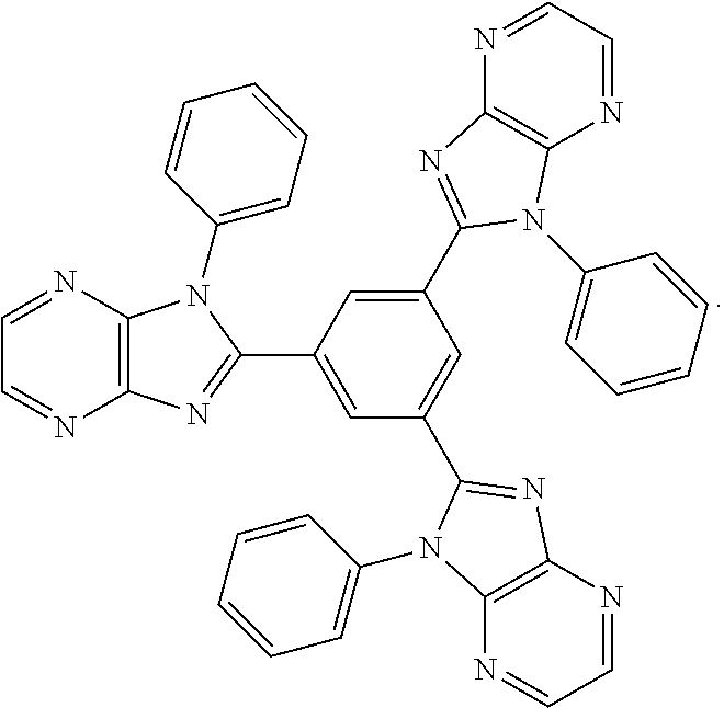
C12=C(N=CC=N1)N(C1=CC=CC=C1)C(C1=CC(C3=NC4=C(N=CC=N4)N3C3=CC=CC=C3)=CC(C3=NC4=C(N=CC=N4)N3C3=CC=CC=C3)=C1)=N2
